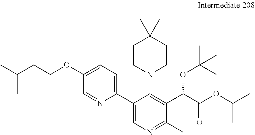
C(C)(CCOC1=CC=C(C2=CN=C(C)C(C(C(OC(C)C)=O)OC(C)(C)C)=C2N2CCC(C)(C)CC2)N=C1)C
